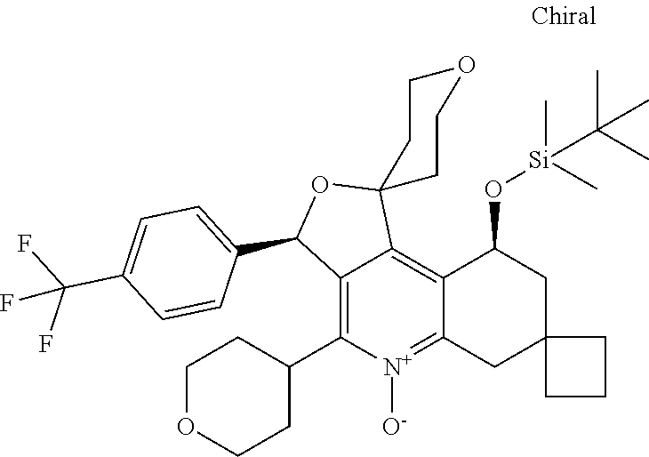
C1(C2=C3C(=C4C(=[N+]2[O-])CC2(CC4O[Si](C)(C)C(C)(C)C)CCC2)C2(OC3C3=CC=C(C(F)(F)F)C=C3)CCOCC2)CCOCC1
